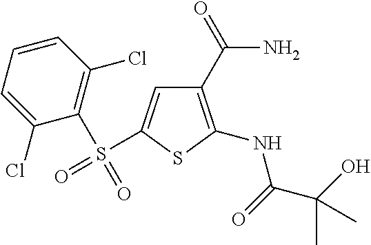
C1(C(N)=O)=C(NC(C(O)(C)C)=O)SC(S(=O)(C2=C(Cl)C=CC=C2Cl)=O)=C1
